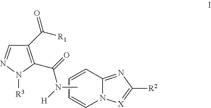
C1=CC2=NC([R2])=[X]N2C=C1.C1=NN([R3])C(C(=O)N([H])C)=C1C([R1])=O
